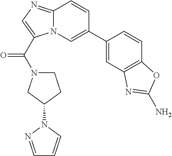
C12=NC=C(C(=O)N3CCC(N4N=CC=C4)C3)N1C=C(C1=CC3=C(C=C1)OC(N)=N3)C=C2
